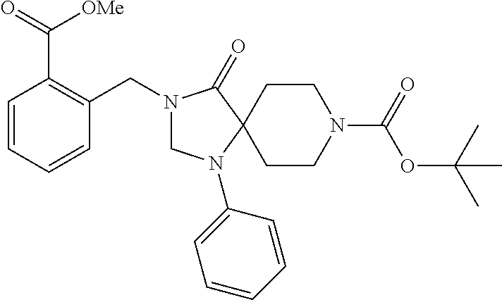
N1(CC2=C(C(=O)[OMe])C=CC=C2)CN(C2=CC=CC=C2)C2(C1=O)CCN(C(OC(C)(C)C)=O)CC2
